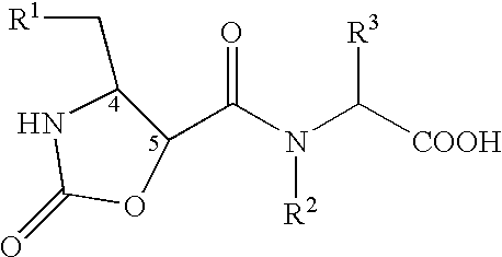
C1(C(N(C([COOH])[R3])[R2])=O)C(C[R1])NC(=O)O1
